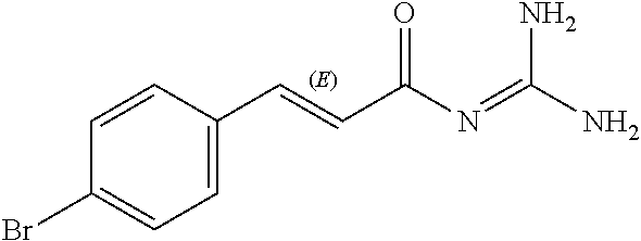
C1=C(C=CC(N=C(N)N)=O)C=CC(Br)=C1
